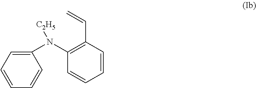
C1(N(C2=C(C=C)C=CC=C2)[C2H5])=CC=CC=C1
